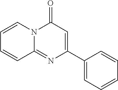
C1(C2=CC(=O)N3C(=N2)C=CC=C3)=CC=CC=C1
